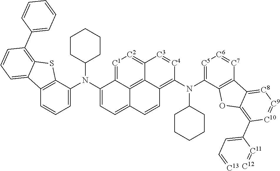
C12=C(C(N(C3=CC=C4C5=C6C(=C(N(C7CCCCC7)C7=[C5][C6]=[C7]C8=C7OC7=C(C([C11]=[C12])=CC=[C13])[C10]=[C9][C8]=C87)[C4]=[C3]C6=[C2][C1]=C35)C=C4)C3CCCCC3)=CC=C1)SC1=C(C3=CC=CC=C3)C=CC=C21
